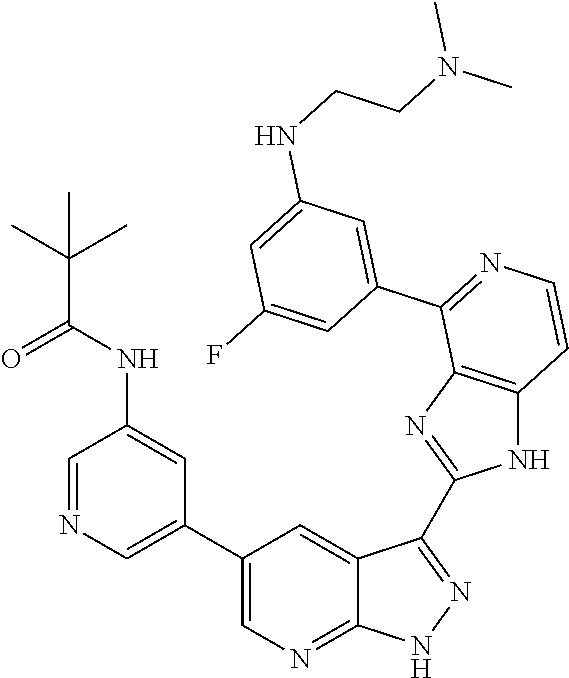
C1=NC=C(C2=CN=C3C(=C2)C(C2=NC4=C(N2)C=CN=C4C2=CC(NCCN(C)C)=CC(F)=C2)=NN3)C=C1NC(C(C)(C)C)=O
